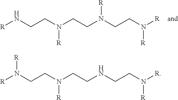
[R]NCCN(CCN(CCN([R])[R])[R])[R].[R]N(CCN(CCNCCN([R])[R])[R])[R]
